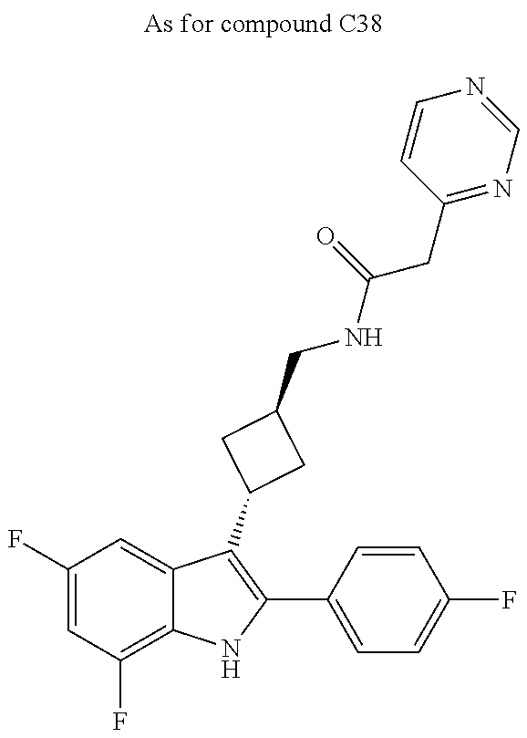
C1(F)=CC(F)=C2C(=C1)C(C1CC(CNC(CC3=NC=NC=C3)=O)C1)=C(C1=CC=C(F)C=C1)N2
